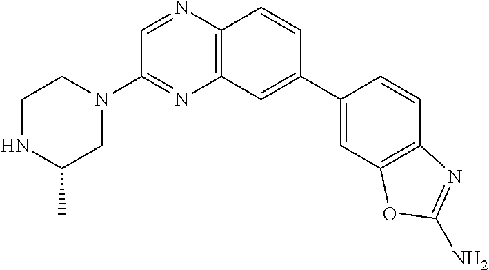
C12=C(C=C(C3=CC4=C(C=C3)N=C(N)O4)C=C1)N=C(N1CCNC(C)C1)C=N2
